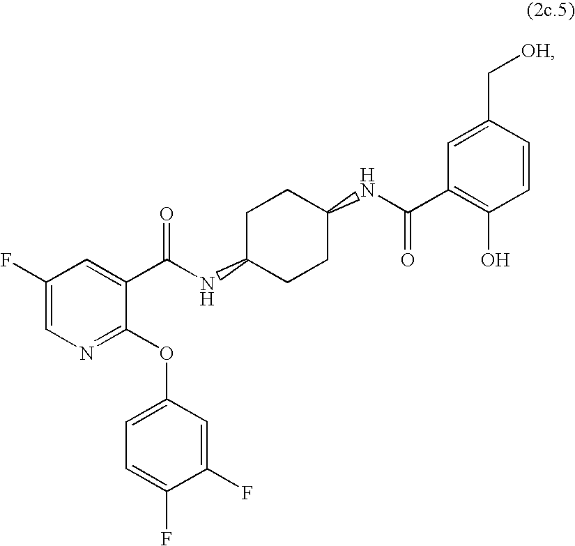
C1=CC(C[OH])=CC(C(NC2CCC(NC(C3=CC(F)=CN=C3OC3=CC=C(F)C(F)=C3)=O)CC2)=O)=C1O
